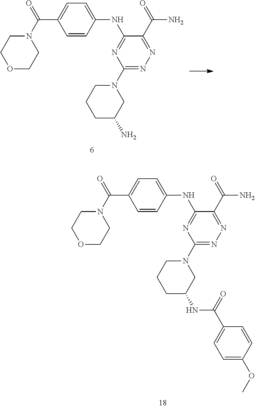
C1=C(C(N2CCOCC2)=O)C=CC(NC2=NC(N3CCCC(N)C3)=NN=C2C(N)=O)=C1.C1=C(C(=O)N2CCOCC2)C=CC(NC2=NC(N3CCCC(NC(C4=CC=C(OC)C=C4)=O)C3)=NN=C2C(=O)N)=C1
